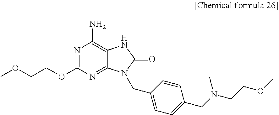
COCCOC1=NC(N)=C2C(=N1)N(CC1=CC=C(CN(C)CCOC)C=C1)C(=O)N2
